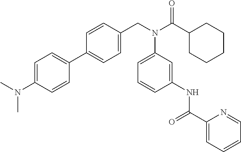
C1=C(N(C)C)C=CC(C2=CC=C(CN(C(C3CCCCC3)=O)C3=CC=CC(NC(C4=CC=CC=N4)=O)=C3)C=C2)=C1
